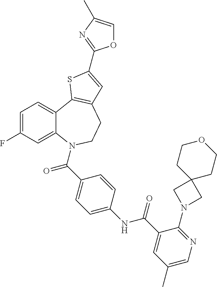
C1=C(F)C=C2C(=C1)C1=C(CCN2C(C2=CC=C(NC(C3=CC(C)=CN=C3N3CC4(C3)CCOCC4)=O)C=C2)=O)C=C(C2=NC(C)=CO2)S1
